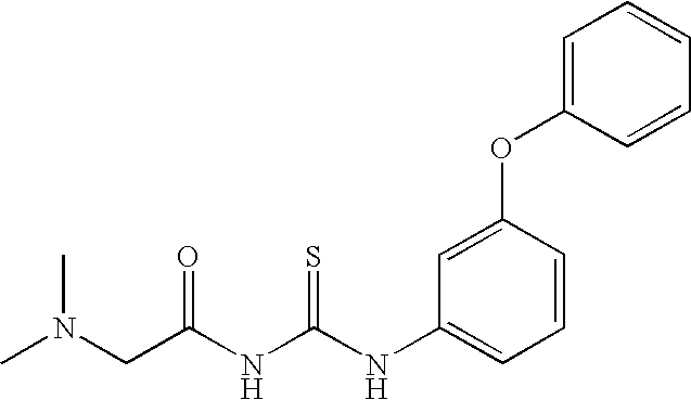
C(C(NC(NC1=CC=CC(OC2=CC=CC=C2)=C1)=S)=O)N(C)C
